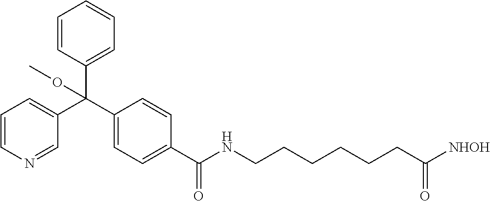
C1(C(C2=CC=CN=C2)(C2=CC=CC=C2)OC)=CC=C(C(=O)NCCCCCCC([NHOH])=O)C=C1
